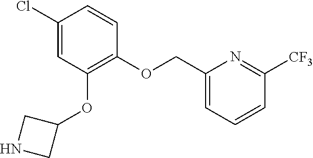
C1(Cl)=CC(OC2CNC2)=C(OCC2=CC=CC([CF3])=N2)C=C1
